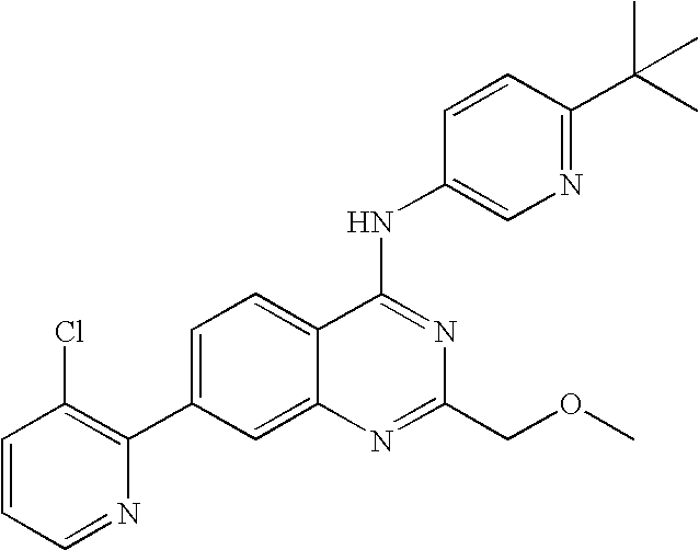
C1=CC=NC(C2=CC=C3C(=C2)N=C(COC)N=C3NC2=CN=C(C(C)(C)C)C=C2)=C1Cl
